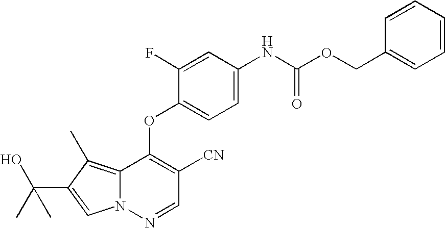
C1=C(F)C(OC2=C([CN])C=NN3C2=C(C)C(C(C)(O)C)=C3)=CC=C1NC(OCC1=CC=CC=C1)=O
